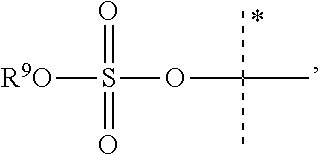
O(C(C)(C)C)S(=O)(=O)[R9O]
